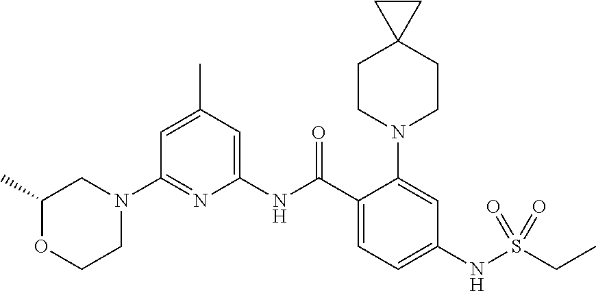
N1(C2=NC(NC(C3=CC=C(NS(CC)(=O)=O)C=C3N3CCC4(CC3)CC4)=O)=CC(C)=C2)CC(C)OCC1
